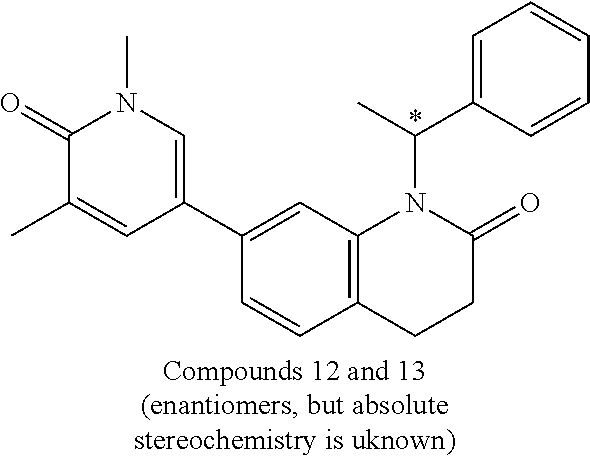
C1=CC2=C(C=C1C1=CN(C)C(=O)C(C)=C1)N(C(C1=CC=CC=C1)C)C(=O)CC2
